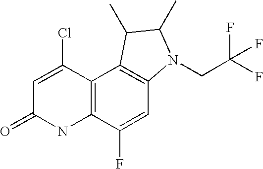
C12=C(C(F)=CC3=C1C(C)C(C)N3CC(F)(F)F)NC(=O)C=C2Cl
